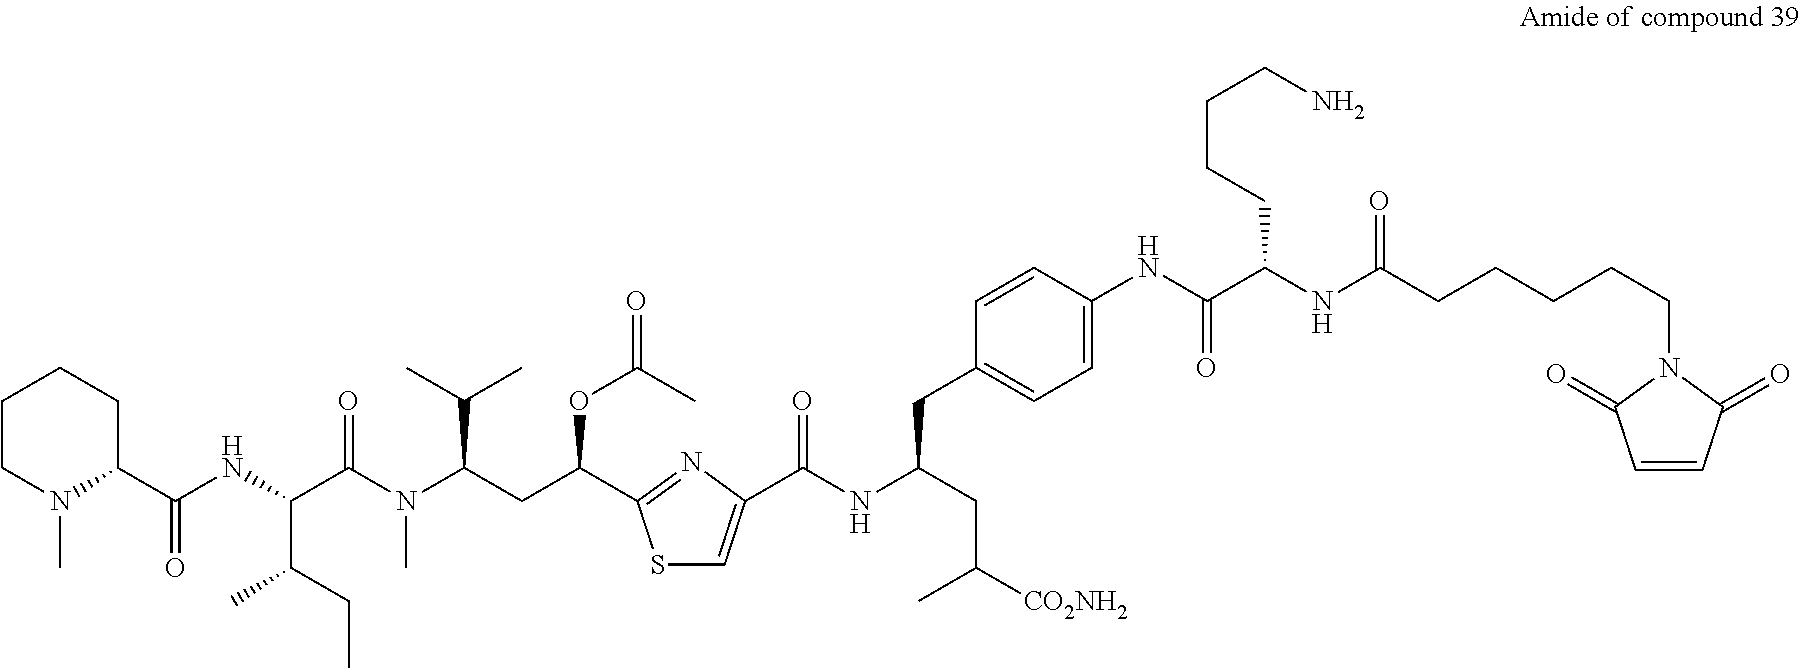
C1CN(C)C(C(NC(C(N(C(CC(OC(=O)C)C2=NC(C(NC(CC([CO2NH2])C)CC3=CC=C(NC(C(NC(CCCCCN4C(=O)C=CC4=O)=O)CCCCN)=O)C=C3)=O)=CS2)C(C)C)C)=O)C(CC)C)=O)CC1
